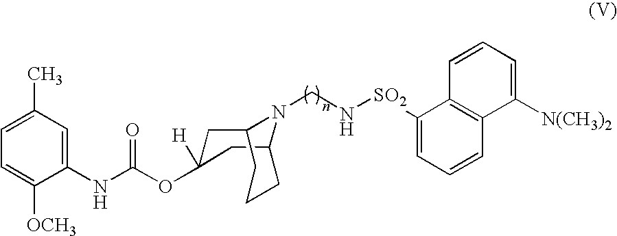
C12CC(OC(NC3=CC(C)=CC=C3[OCH3])=O)([H])CC(CCC1)N2CN[SO2]C1=CC=CC2=C1C=CC=C2[N(CH3)2]
